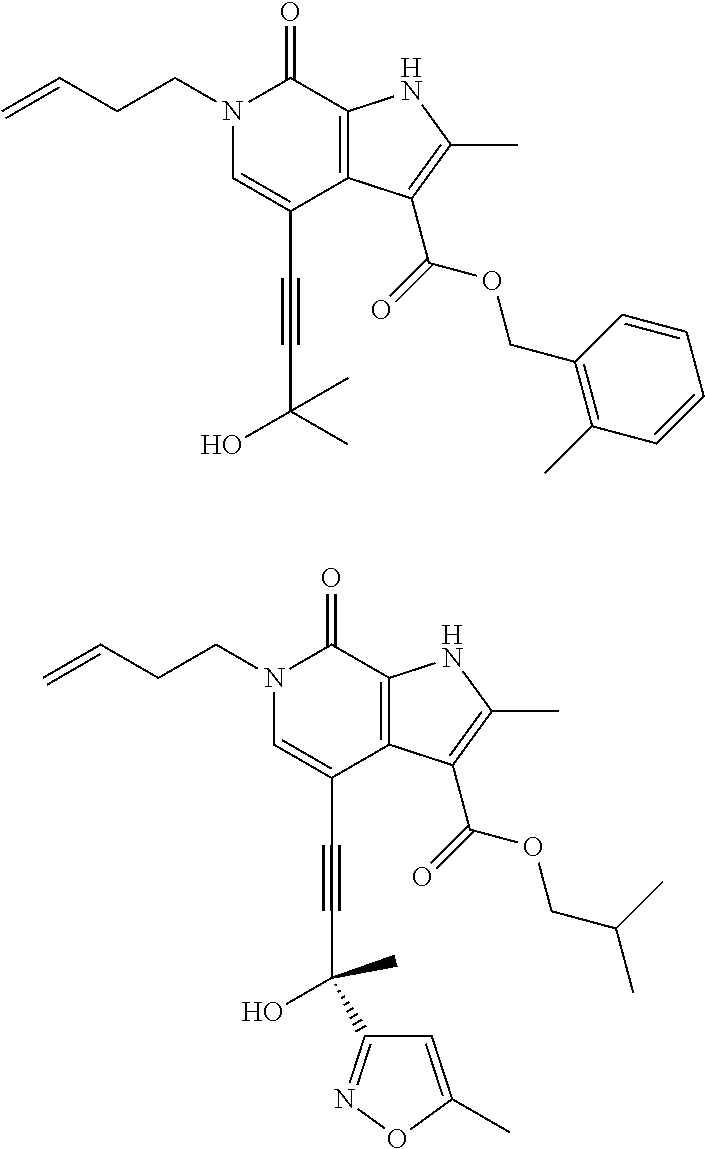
N1(CCC=C)C=C(C#CC(O)(C)C)C2=C(C1=O)NC(C)=C2C(=O)OCC1=C(C)C=CC=C1.N1(CCC=C)C=C(C#CC(O)(C2=NOC(C)=C2)C)C2=C(C1=O)NC(C)=C2C(=O)OCC(C)C
